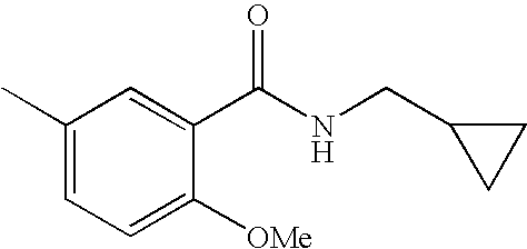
C1(C)=CC=C([OMe])C(C(NCC2CC2)=O)=C1
